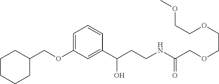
C1CCCC(COC2=CC=CC(C(CCNC(COCCOCCOC)=O)O)=C2)C1
